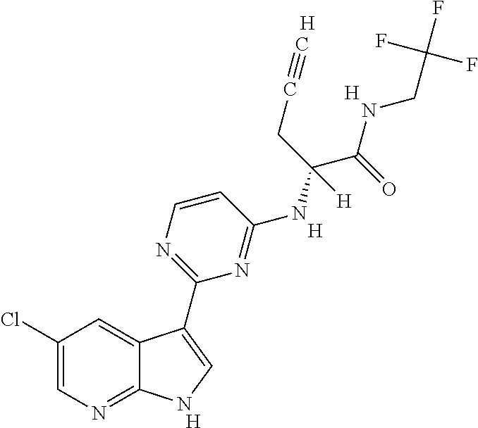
C1=CN=C(C2=CNC3=NC=C(Cl)C=C32)N=C1NC(C(NCC(F)(F)F)=O)(CC#C)[H].[H].[H].[H].[H]
